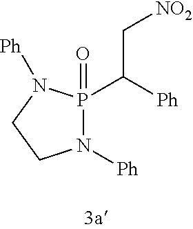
P1(C([Ph])C[NO2])(=O)N([Ph])CCN1[Ph]
